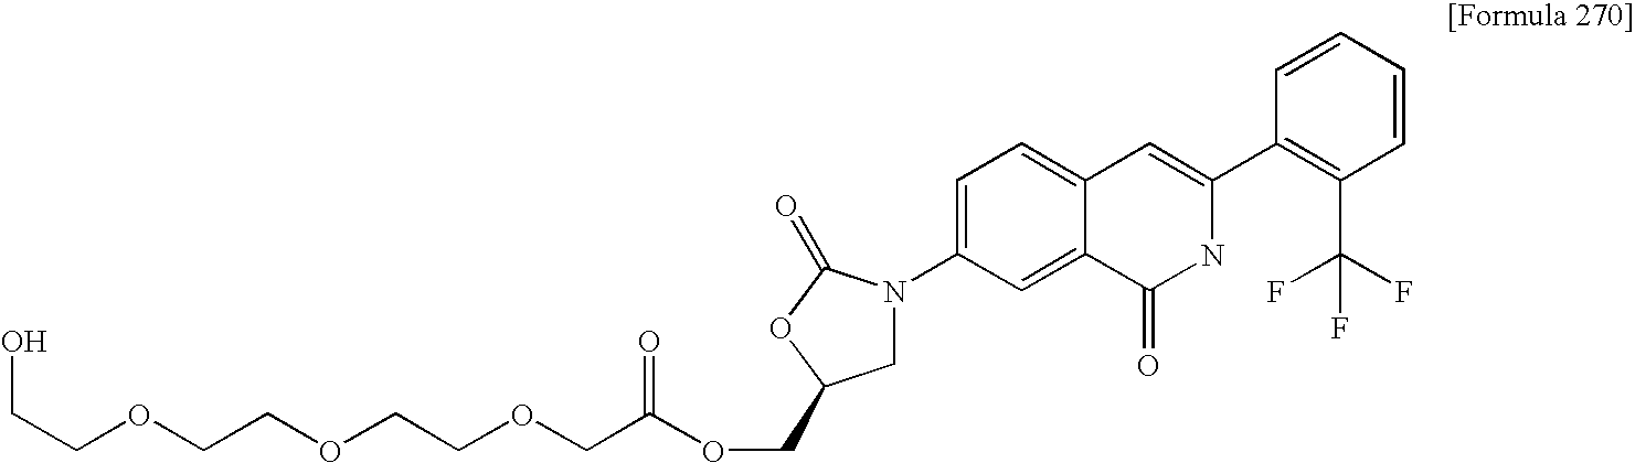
C(COCCOCCOCC(OCC1CN(C2=CC=C3C(=C2)C(=O)NC(C2=C(C(F)(F)F)C=CC=C2)=C3)C(=O)O1)=O)O
